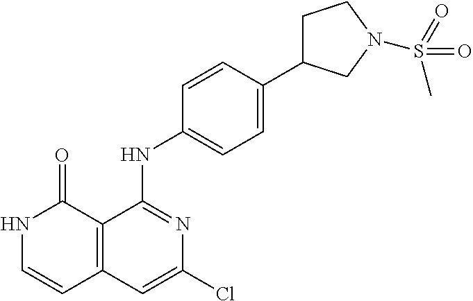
C1=CC(NC2=NC(Cl)=CC3=C2C(=O)NC=C3)=CC=C1C1CCN(S(=O)(C)=O)C1
